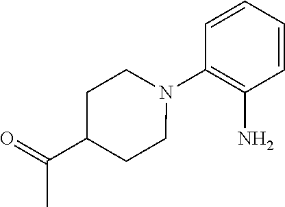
C1=CC=CC(N2CCC(C(=O)C)CC2)=C1N
